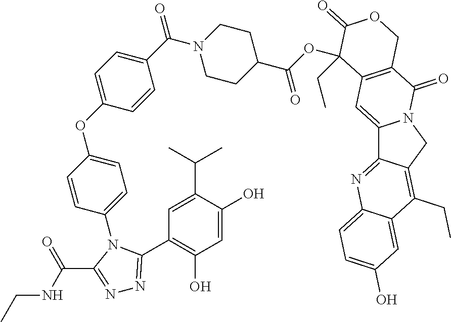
C12=CC3=C(C(=O)N1CC1=C(CC)C4=CC(O)=CC=C4N=C21)COC(=O)C3(OC(C1CCN(C(C2=CC=C(OC3=CC=C(N4C(C(NCC)=O)=NN=C4C4=C(O)C=C(O)C(C(C)C)=C4)C=C3)C=C2)=O)CC1)=O)CC
